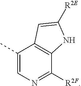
C1(C)=CN=C([R2F])C2=C1C=C([R2E])N2
